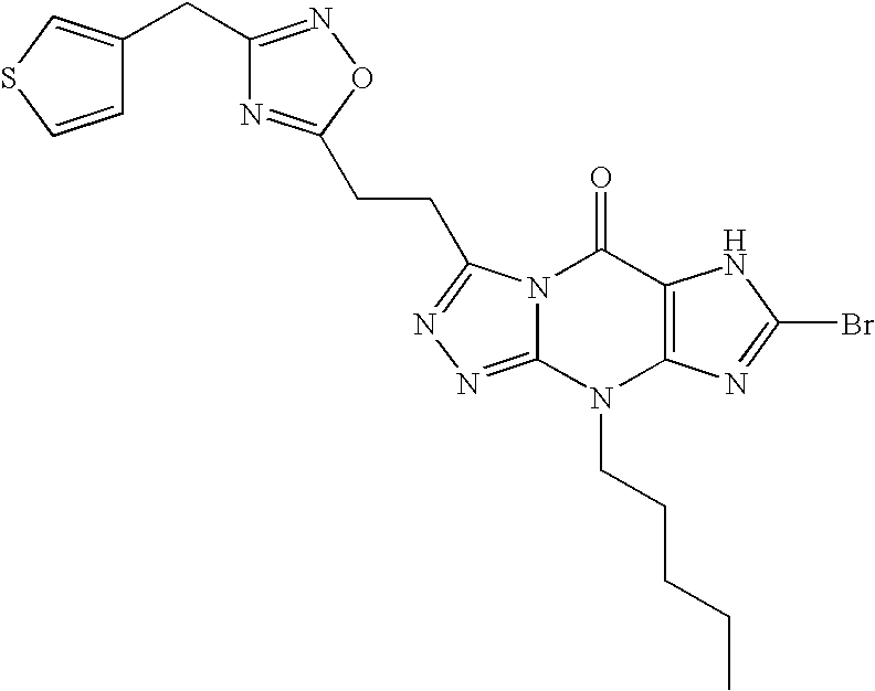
N12C(=NN=C1CCC1=NC(CC3=CSC=C3)=NO1)N(CCCCC)C1=C(C2=O)NC(Br)=N1
